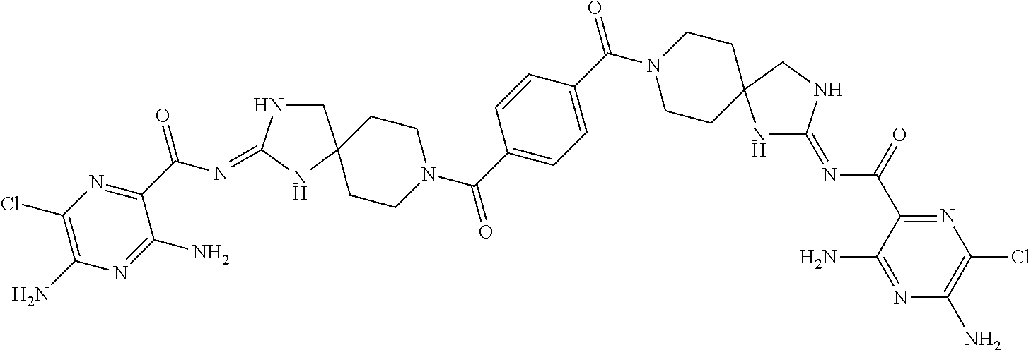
N(=C1NCC2(N1)CCN(C(C1=CC=C(C(=O)N3CCC4(CC3)NC(=NC(C3=NC(Cl)=C(N)N=C3N)=O)NC4)C=C1)=O)CC2)C(C1=NC(Cl)=C(N)N=C1N)=O
